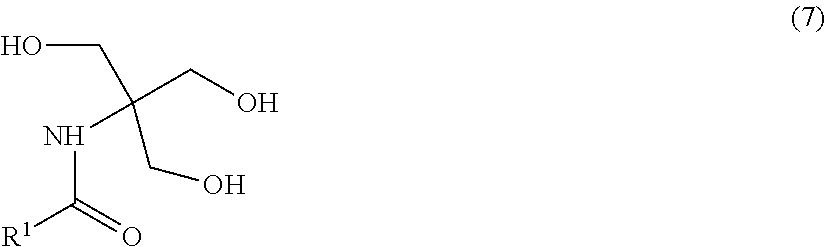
N(C(=O)[R1])C(CO)(CO)CO
